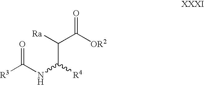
N(C([R4])C([Ra])C([OR2])=O)C([R3])=O
